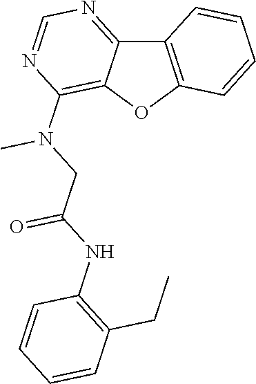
O1C2=C(C3=NC=NC(N(CC(NC4=C(CC)C=CC=C4)=O)C)=C13)C=CC=C2
